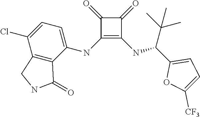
C1(NC2=CC=C(Cl)C3=C2C(=O)NC3)=C(NC(C2=CC=C([CF3])O2)C(C)(C)C)C(=O)C1=O
